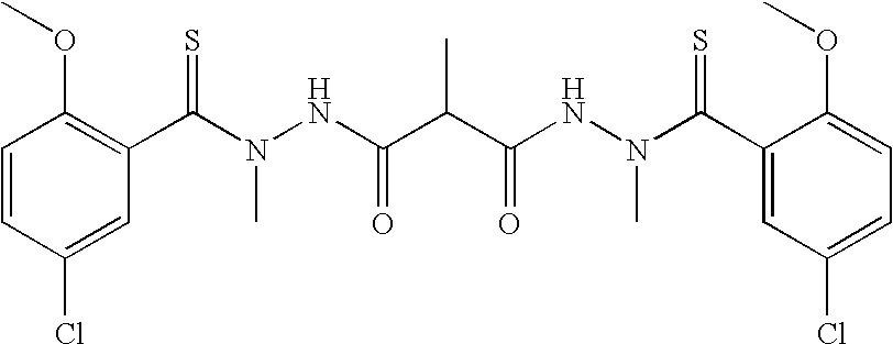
C1=CC(Cl)=CC(C(N(NC(C(C(NN(C(C2=CC(Cl)=CC=C2OC)=S)C)=O)C)=O)C)=S)=C1OC
